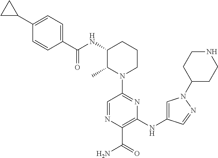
N(C1C(C)N(C2=NC(NC3=CN(C4CCNCC4)N=C3)=C(C(N)=O)N=C2)CCC1)C(=O)C1=CC=C(C2CC2)C=C1
